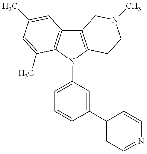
C12=C(N(C3=CC=CC(C4=CC=NC=C4)=C3)C3=C1C=C(C)C=C3C)CCN(C)C2
